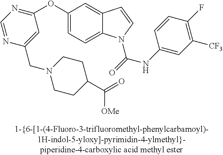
C1(OC2=NC=NC(CN3CCC(C(=O)[OMe])CC3)=C2)=CC=C2C(=C1)C=CN2C(NC1=CC([CF3])=C(F)C=C1)=O
